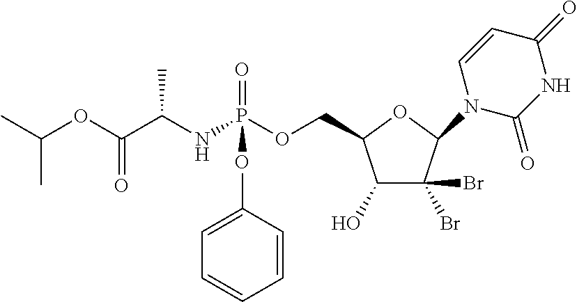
CC(C)OC(C(NP(OCC1C(O)C(Br)(Br)C(N2C(=O)NC(=O)C=C2)O1)(=O)OC1=CC=CC=C1)C)=O
